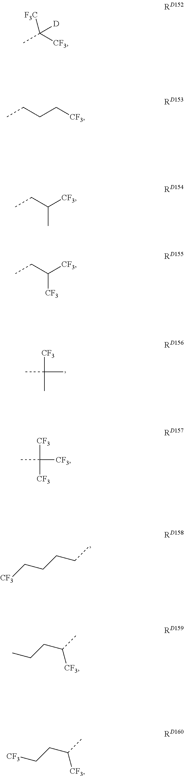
CC([CF3])(C)C.C(CCC[CF3])C.CC([CF3])([F3C])[D].CCCC[CF3].CCC([CF3])[CF3].CCC([CF3])C.CC([CF3])([CF3])[CF3].C(CCC)(C)[CF3].C(CC[CF3])(C)[CF3]
